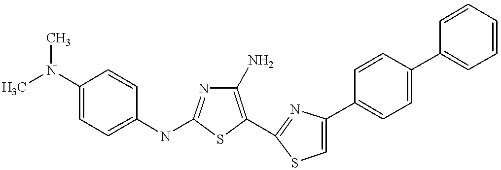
C1(N)=C(C2=NC(C3=CC=C(C4=CC=CC=C4)C=C3)=CS2)SC(NC2=CC=C(N(C)C)C=C2)=N1
